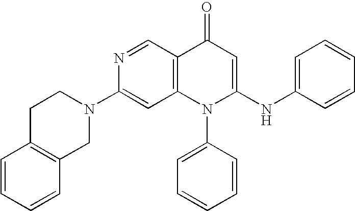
N1(C2=CC3=C(C=N2)C(=O)C=C(NC2=CC=CC=C2)N3C2=CC=CC=C2)CCC2=C(C1)C=CC=C2
